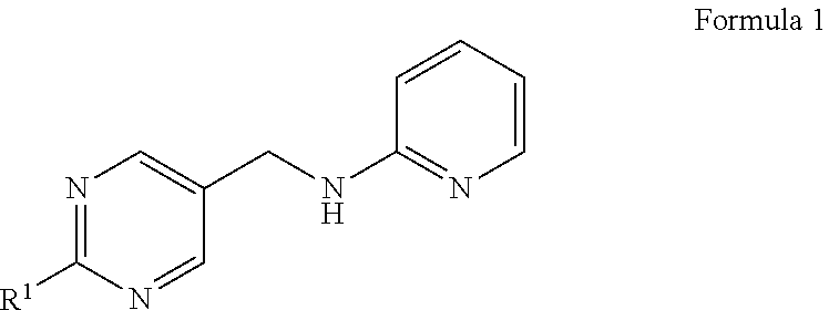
C1=CN=C(NCC2=CN=C([R1])N=C2)C=C1
